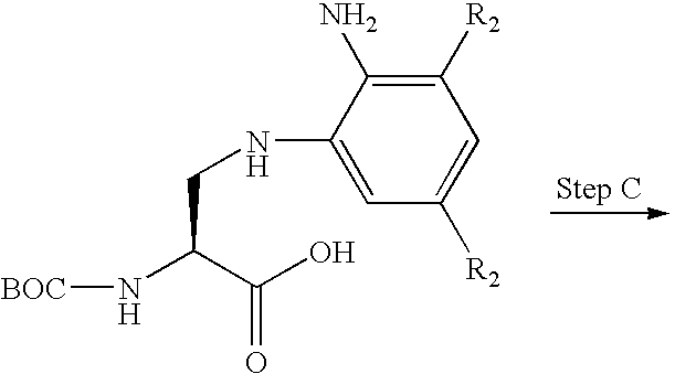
C(C(C(O)=O)N[BOC])NC1=CC([R2])=CC([R2])=C1N
